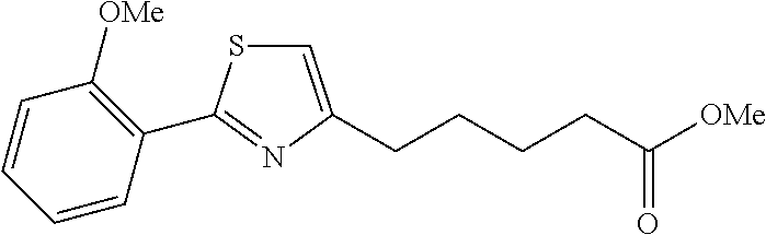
C1=C(CCCCC([OMe])=O)N=C(C2=C([OMe])C=CC=C2)S1
